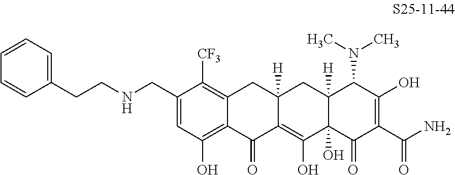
C1(CNCCC2=CC=CC=C2)=CC(O)=C2C(=C1[CF3])CC1([H])C(=C(O)C3(O)C([H])(C1)C(N(C)C)C(O)=C(C(N)=O)C3=O)C2=O
